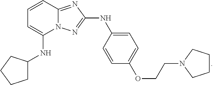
C1=CC2=NC(NC3=CC=C(OCCN4CCCC4)C=C3)=NN2C(NC2CCCC2)=C1
